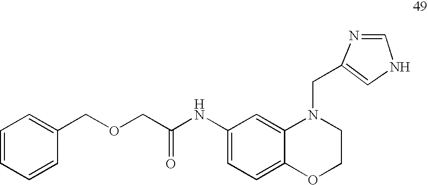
C1=C(NC(COCC2=CC=CC=C2)=O)C=C2C(=C1)OCCN2CC1=CNC=N1
